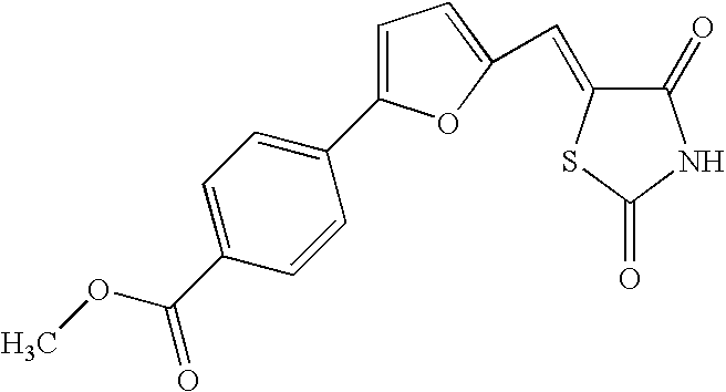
C1=C(C2=CC=C(C(OC)=O)C=C2)OC(C=C2C(=O)NC(=O)S2)=C1
